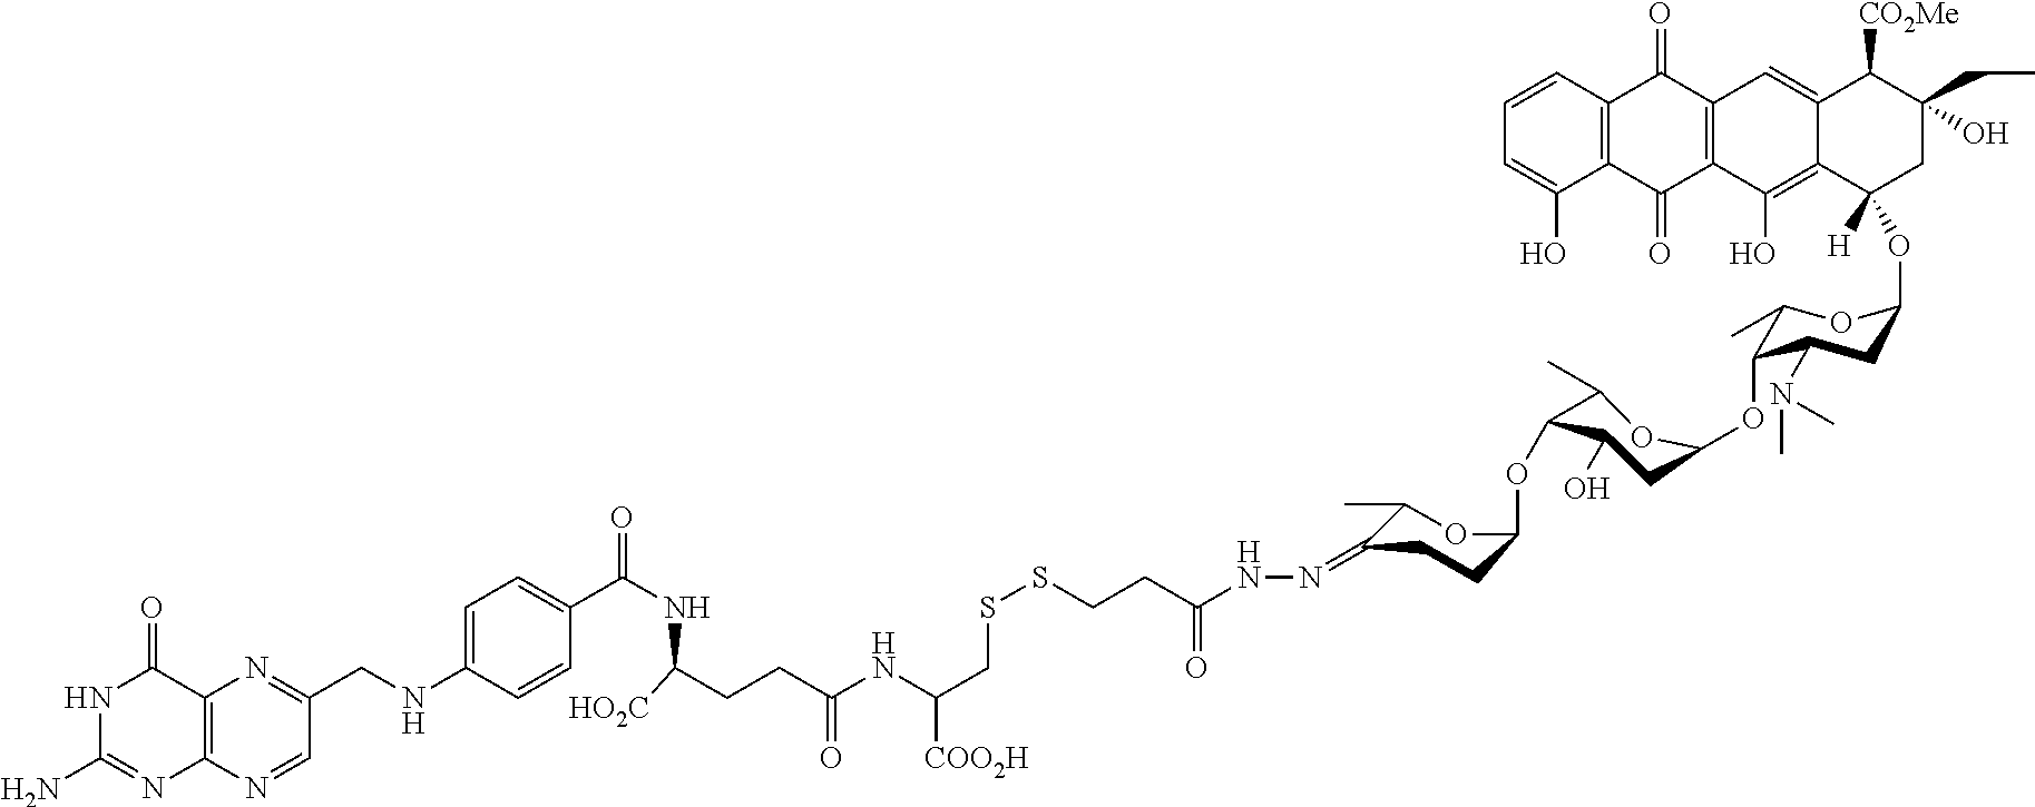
N1C(N)=NC2=C(C1=O)N=C(CNC1=CC=C(C(NC(CCC(NC(CSSCCC(NN=C3C(C)OC(OC4C(C)OC(OC5C(C)OC(OC6([H])CC(CC)(O)C([CO2Me])C7=CC8=C(C(O)=C67)C(=O)C6=C(C8=O)C=CC=C6O)CC5N(C)C)CC4O)CC3)=O)[COO2H])=O)[HO2C])=O)C=C1)C=N2
